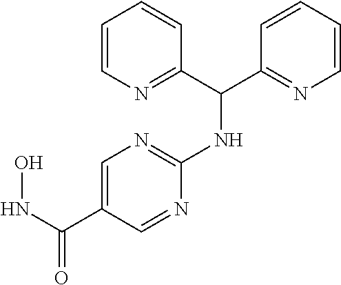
C1=CN=C(C(C2=NC=CC=C2)NC2=NC=C(C(NO)=O)C=N2)C=C1
